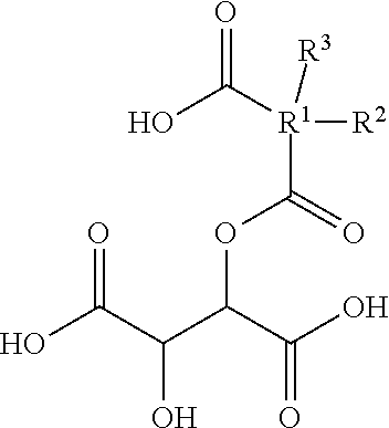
OC(C(C(C(O)=O)O)OC([R1]([R2])([R3])C(O)=O)=O)=O
